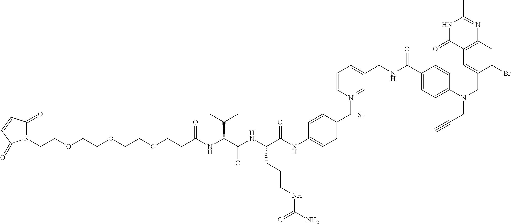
[X-].N1(CCOCCOCCOCCC(NC(C(NC(C(NC2=CC=C(C[N+]3=CC(CNC(C4=CC=C(N(CC5=CC6=C(C=C5Br)N=C(C)NC6=O)CC#C)C=C4)=O)=CC=C3)C=C2)=O)CCCNC(N)=O)=O)C(C)C)=O)C(=O)C=CC1=O
